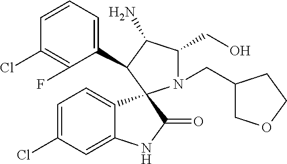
C1(Cl)=C(F)C(C2C(N)C(CO)N(CC3COCC3)C23C2=CC=C(Cl)C=C2NC3=O)=CC=C1
